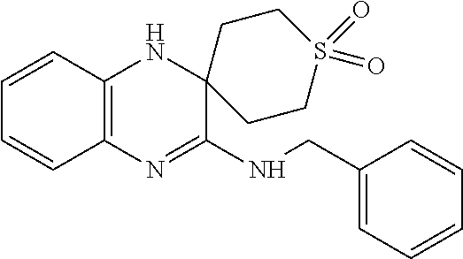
C12=C(N=C(NCC3=CC=CC=C3)C3(N1)CCS(=O)(=O)CC3)C=CC=C2
